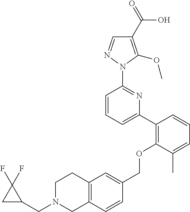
C1(C2=C(OCC3=CC4=C(C=C3)CN(CC3C(F)(F)C3)CC4)C(C)=CC=C2)=CC=CC(N2N=CC(C(=O)O)=C2OC)=N1
